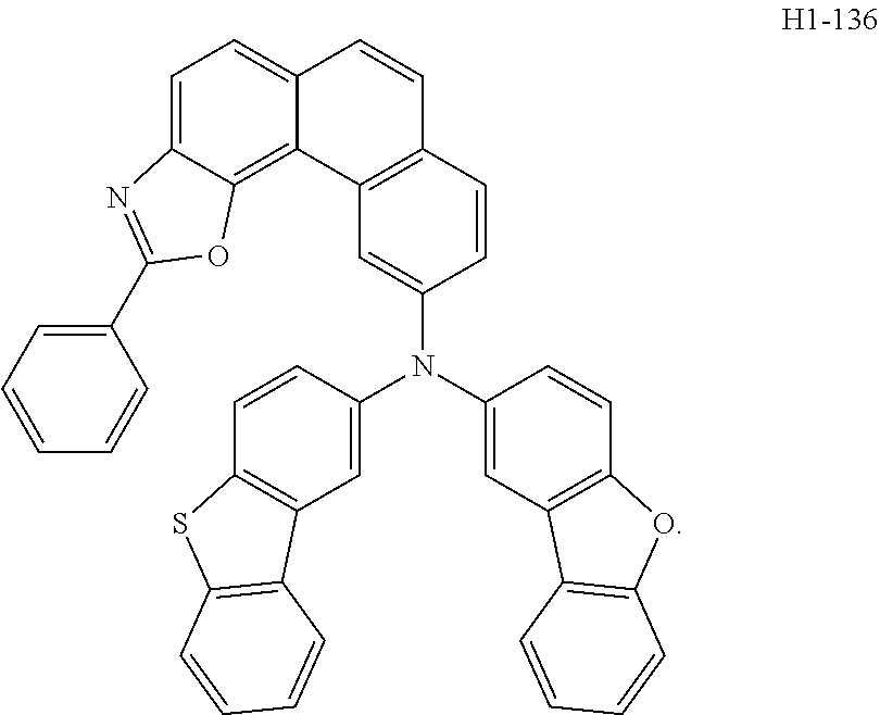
C12=C3C(=CC=C1C=CC1=C2C=C(N(C2=CC4=C(C=C2)OC2=C4C=CC=C2)C2=CC4=C(C=C2)SC2=C4C=CC=C2)C=C1)N=C(C1=CC=CC=C1)O3
